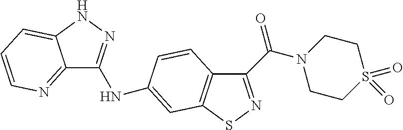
C12=NC=CC=C1NN=C2NC1=CC2=C(C(C(=O)N3CCS(=O)(=O)CC3)=NS2)C=C1
